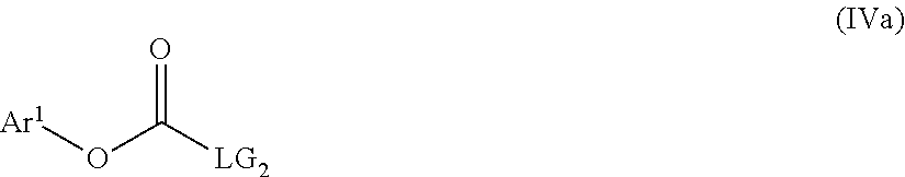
[Ar1]OC([LG2])=O
